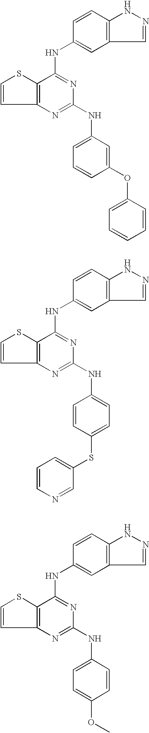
C12=C(N=C(NC3=CC=CC(OC4=CC=CC=C4)=C3)N=C1NC1=CC3=C(C=C1)NN=C3)C=CS2.C12=C(N=C(NC3=CC=C(SC4=CC=CN=C4)C=C3)N=C1NC1=CC3=C(C=C1)NN=C3)C=CS2.C12=C(N=C(NC3=CC=C(OC)C=C3)N=C1NC1=CC3=C(C=C1)NN=C3)C=CS2
